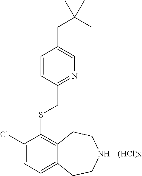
C1=CC(CSC2=C3C(=CC=C2Cl)CCNCC3)=NC=C1CC(C)(C)C
